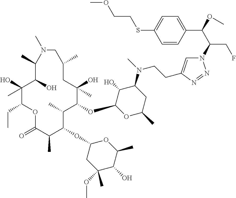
C1(O)(C)C(CC)OC(=O)C(C)C(OC2CC(OC)(C)C(O)C(C)O2)C(C)C(OC2OC(C)CC(N(C)CCC3=CN(C(C(OC)C4=CC=C(SCCOC)C=C4)CF)N=N3)C2O)C(O)(C)CC(C)CN(C)C(C)C1O
